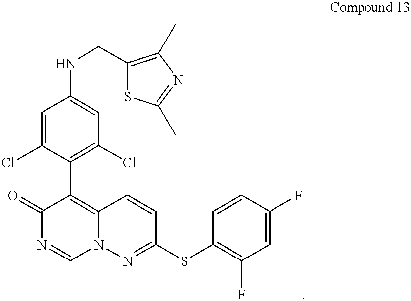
C12=C(C3=C(Cl)C=C(NCC4=C(C)N=C(C)S4)C=C3Cl)C(=O)N=CN1N=C(SC1=C(F)C=C(F)C=C1)C=C2
